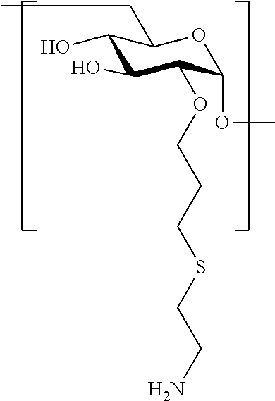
C1(O)C(O)C(OCCCSCCN)C(OC)OC1CC
